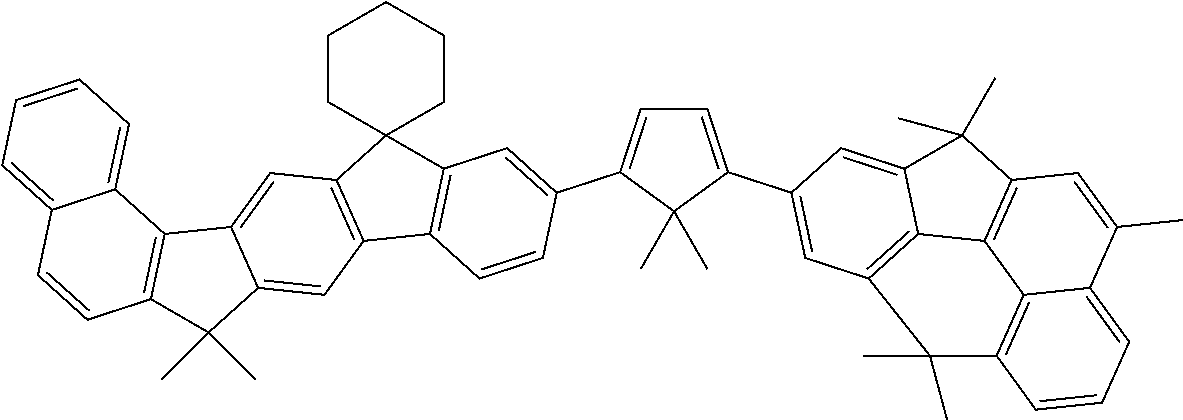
C1=C(C2=CC3=C4C(=C2)C(C)(C)C2=C4C4=C(C=CC=C4C(C)=C2)C3(C)C)C(C)(C)C(C2=CC3=C(C=C2)C2=C(C34CCCCC4)C=C3C(=C2)C(C)(C)C2=C3C3=CC=CC=C3C=C2)=C1
